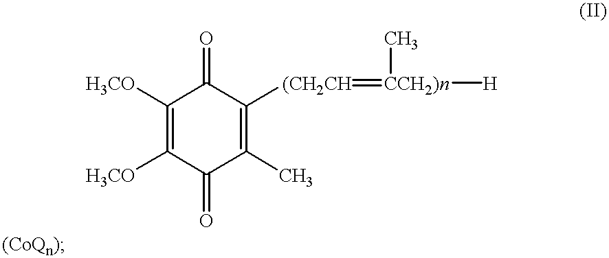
C1([H3CO])=C([H3CO])C(=O)C(C)=C([(CH2CH]=[CCH2)n](C)[H])C1=O
